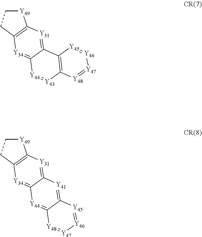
[Y49]1CCC2=C1[Y31]=C1C(=[Y34]2)[Y44]=[Y43]C2=C1[Y45]=[Y46][Y47]=[Y48]2.[Y49]1CCC2=C1[Y31]=C1C(=[Y34]2)[Y44]=C2C(=[Y41]1)[Y45]=[Y46][Y47]=[Y48]2
